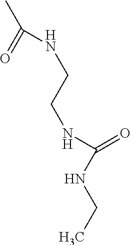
C(CNC(NCC)=O)NC(C)=O
